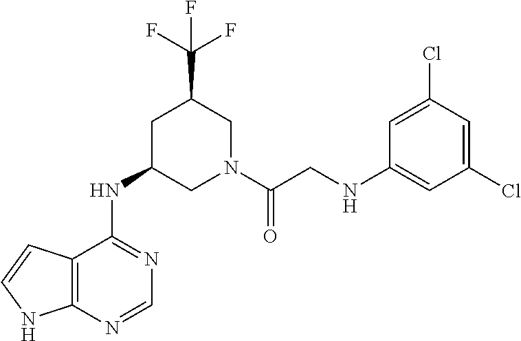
C12=C(N=CN=C1NC1CN(C(CNC3=CC(Cl)=CC(Cl)=C3)=O)CC(C(F)(F)F)C1)NC=C2
